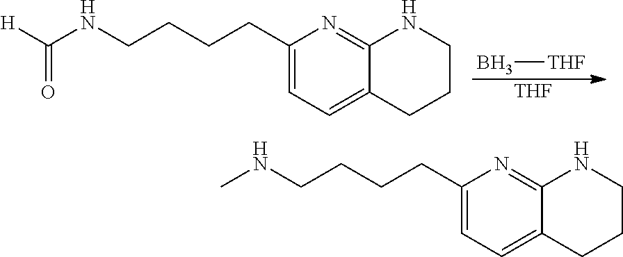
C1(CCCCNC([H])=O)=CC=C2C(=N1)NCCC2.B[THF].[THF].C1(CCCCNC)=CC=C2C(=N1)NCCC2
